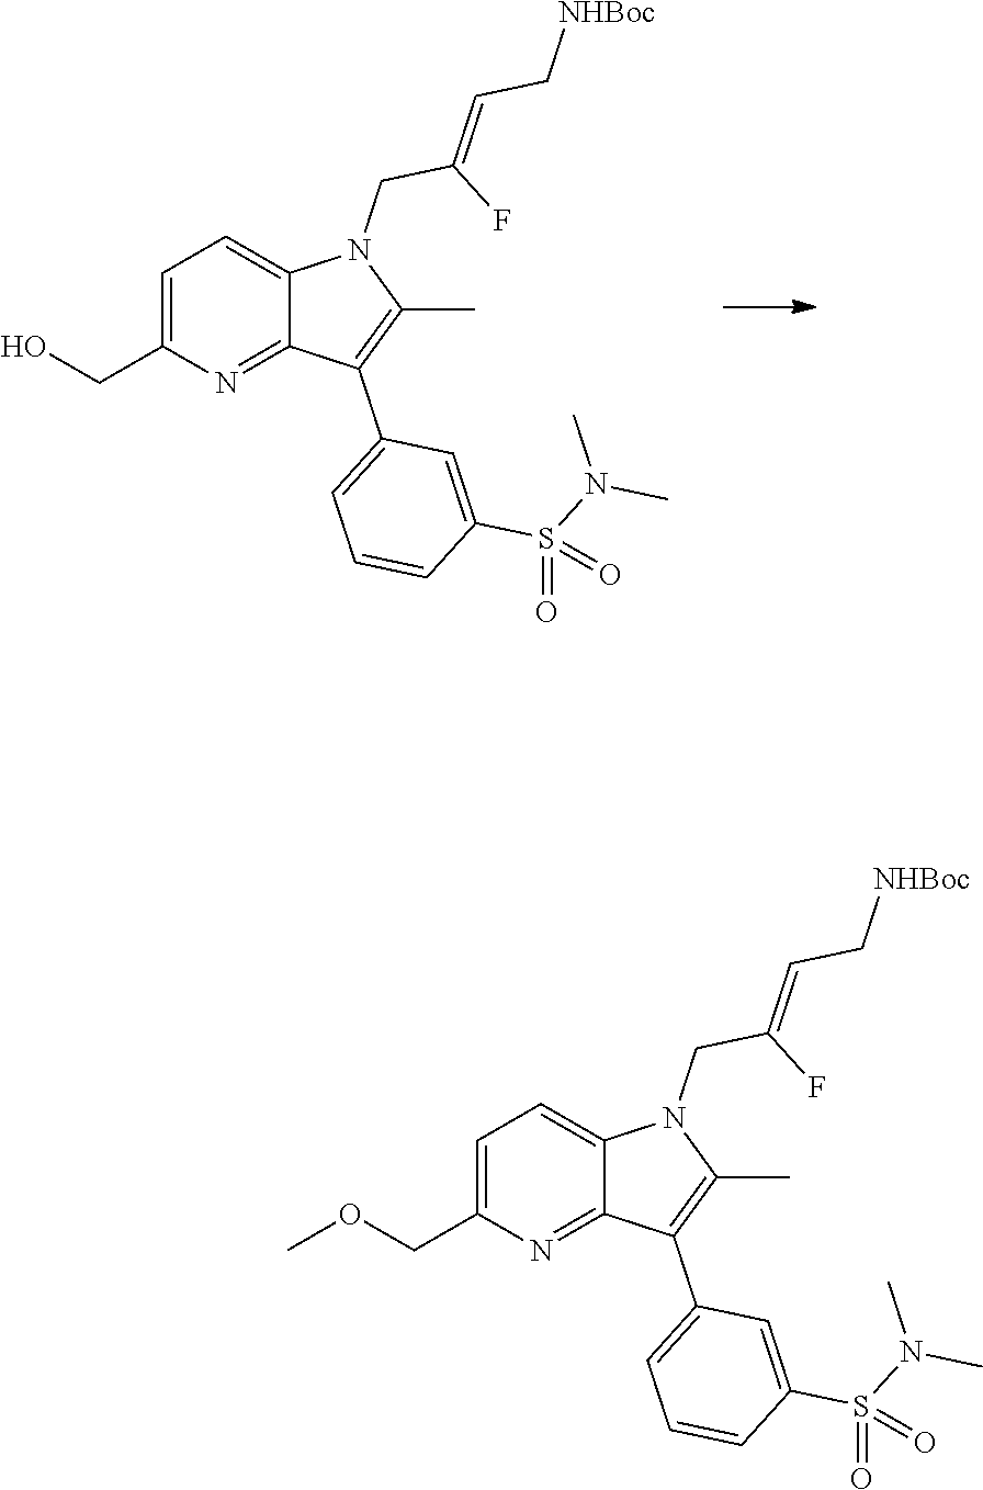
C1=C(COC)N=C2C(=C1)N(CC(F)=CC[NHBoc])C(C)=C2C1=CC=CC(S(N(C)C)(=O)=O)=C1.C1=C(CO)N=C2C(=C1)N(CC(F)=CC[NHBoc])C(C)=C2C1=CC=CC(S(N(C)C)(=O)=O)=C1
